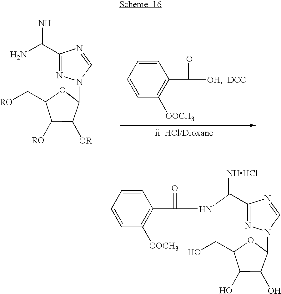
C1(C(NC(=O)C2=C([OOCH3])C=CC=C2)=[NHHCl])=NN(C2OC(CO)C(O)C2O)C=N1.C1(C(N)=N)=NN(C2OC(C[RO])C([RO])C2[OR])C=N1.C1=CC=CC([OOCH3])=C1C(=O)[OH].[DCC]
